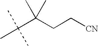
CC(C(CC[CN])(C)C)(C)C
